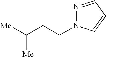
N1=CC(C)=CN1CCC([Me])[Me]
